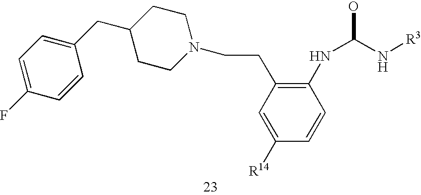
C1=C(F)C=CC(CC2CCN(CCC3=C(NC(O)N[R3])C=CC([R14])=C3)CC2)=C1
